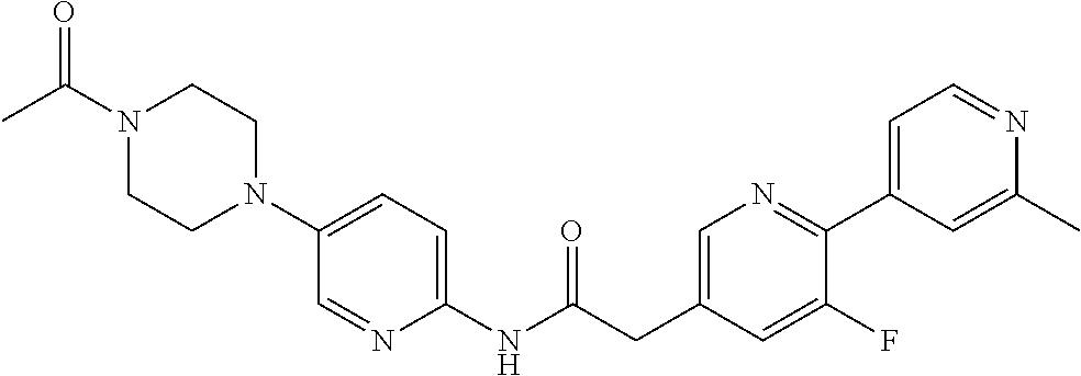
N1(C(C)=O)CCN(C2=CC=C(NC(CC3=CN=C(C4=CC=NC(C)=C4)C(F)=C3)=O)N=C2)CC1
